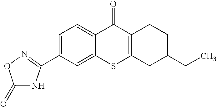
C1(C2=NOC(=O)N2)=CC=C2C(=C1)SC1=C(C2=O)CCC(CC)C1
